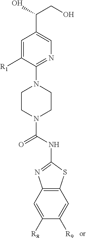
C1=C([R1])C(N2CCN(C(NC3=NC4=C(S3)C=C([R9])C([R8])=C4)=O)CC2)=NC=C1C(CO)O
